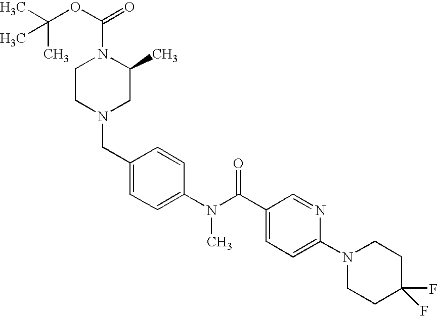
C1(CN2CC(C)N(C(OC(C)(C)C)=O)CC2)=CC=C(N(C(C2=CC=C(N3CCC(F)(F)CC3)N=C2)=O)C)C=C1
